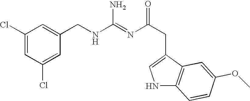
C1(Cl)=CC(Cl)=CC(CNC(=NC(CC2=CNC3=C2C=C(OC)C=C3)=O)N)=C1
